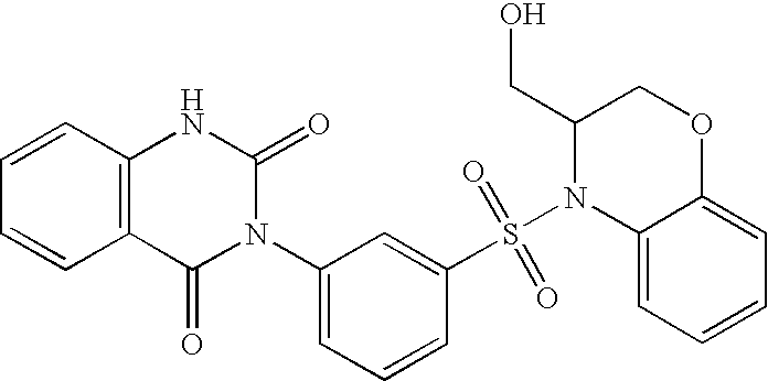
C12=C(C=CC=C1)NC(=O)N(C1=CC=CC(S(N3C4=CC=CC=C4OCC3CO)(=O)=O)=C1)C2=O
